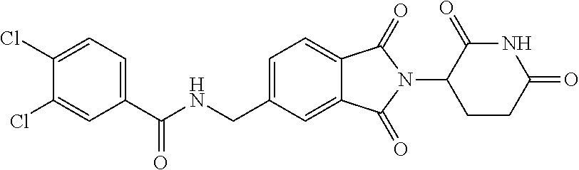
N1C(=O)C(N2C(=O)C3=CC=C(CNC(C4=CC=C(Cl)C(Cl)=C4)=O)C=C3C2=O)CCC1=O
